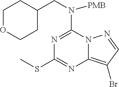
C1OCCC(CN(C2=NC(SC)=NC3=C(Br)C=NN23)[PMB])C1
